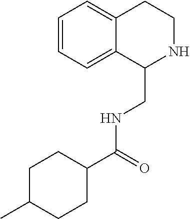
C1=CC=C2C(=C1)CCNC2CNC(C1CCC(C)CC1)=O
